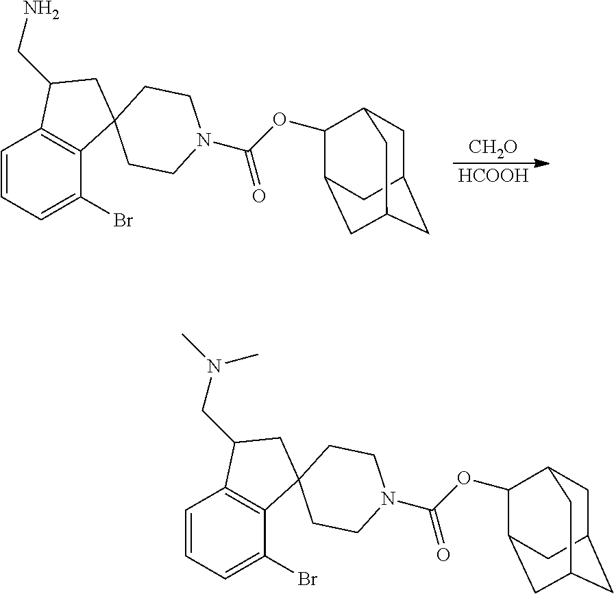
C1=CC=C(Br)C2=C1C(CN)CC21CCN(C(OC2C3CC4CC(CC2C4)C3)=O)CC1.[CH2O].[HCOOH].C1=CC=C(Br)C2=C1C(CN(C)C)CC21CCN(C(OC2C3CC4CC(CC2C4)C3)=O)CC1
